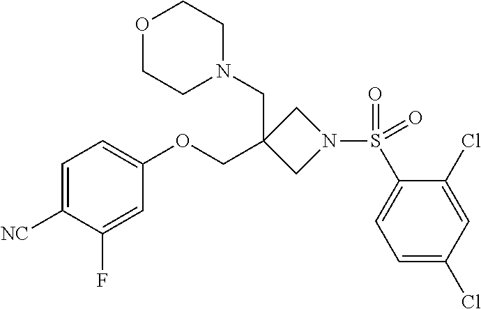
C1=C([NC])C(F)=CC(OCC2(CN3CCOCC3)CN(S(C3=CC=C(Cl)C=C3Cl)(=O)=O)C2)=C1
